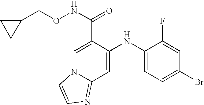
C1=C(C(NOCC2CC2)=O)C(NC2=CC=C(Br)C=C2F)=CC2=NC=CN12
